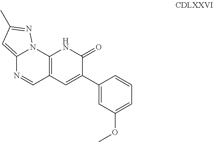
C12=C(C=C(C3=CC(OC)=CC=C3)C(=O)N1)C=NC1=CC(C)=NN21
